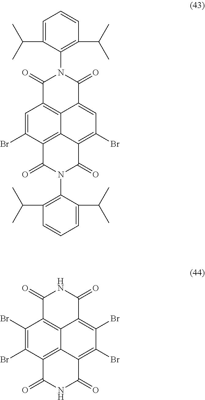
C12=C3C=C(Br)C4=C1C(=C(Br)C=C2C(=O)N(C1=C(C(C)C)C=CC=C1C(C)C)C3=O)C(=O)N(C1=C(C(C)C)C=CC=C1C(C)C)C4=O.C12=C3C(Br)=C(Br)C4=C1C(=C(Br)C(Br)=C2C(=O)NC3=O)C(=O)NC4=O
